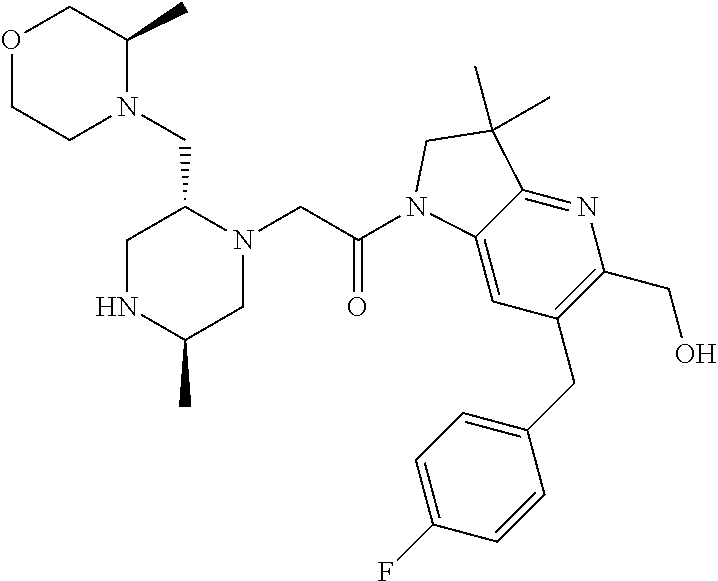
O1CCN(CC2CNC(C)CN2CC(=O)N2C3=CC(CC4=CC=C(F)C=C4)=C(CO)N=C3C(C)(C)C2)C(C)C1
